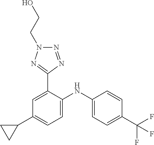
C1=CC(C(F)(F)F)=CC=C1NC1=CC=C(C2CC2)C=C1C1=NN(CCO)N=N1
